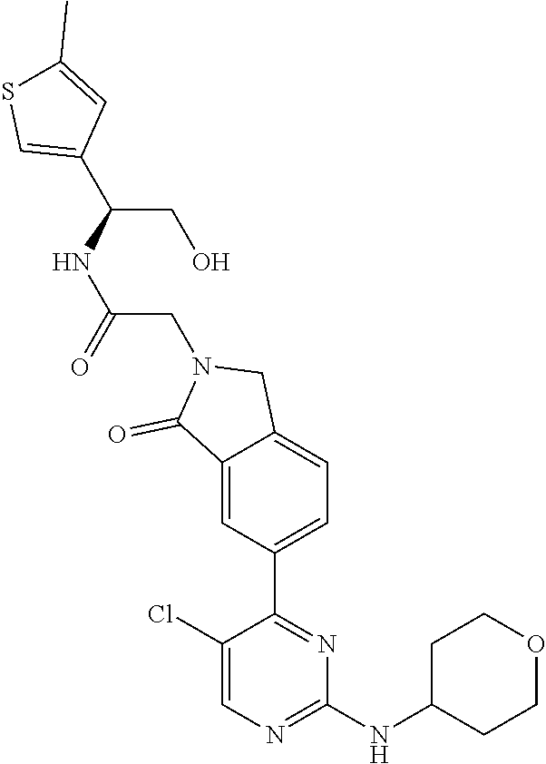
C1(Cl)=CN=C(NC2CCOCC2)N=C1C1=CC=C2C(=C1)C(=O)N(CC(=O)NC(C1=CSC(C)=C1)CO)C2
